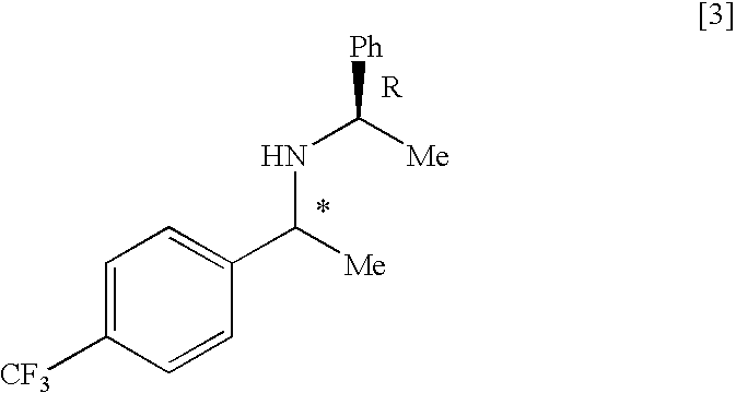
C1=C([CF3])C=CC(C([Me])NC([Me])[Ph])=C1
